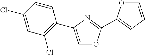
C1=C(C2=C(Cl)C=C(Cl)C=C2)N=C(C2=CC=CO2)O1
